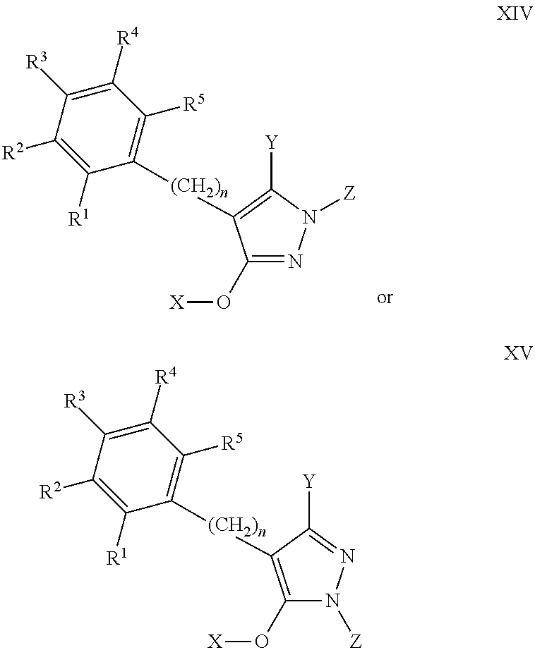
C1([R5])=C([(CH2)n]C2=C([Y])N([Z])N=C2O[X])C([R1])=C([R2])C([R3])=C1[R4].C1([R5])=C([(CH2)n]C2=C(O[X])N([Z])N=C2[Y])C([R1])=C([R2])C([R3])=C1[R4]
